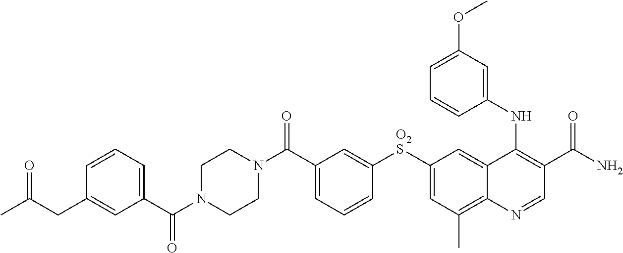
N1(C(C2=CC=CC([O2S]C3=CC(C)=C4C(=C3)C(NC3=CC(OC)=CC=C3)=C(C(N)=O)C=N4)=C2)=O)CCN(C(C2=CC=CC(CC(C)=O)=C2)=O)CC1
